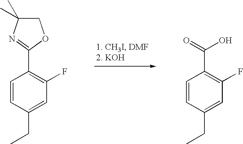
C1=CC(CC)=CC(F)=C1C(=O)O.C1=CC(CC)=CC(F)=C1C1=NC(C)(C)CO1
